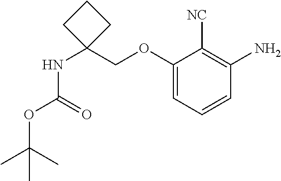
C1CC(COC2=CC=CC(N)=C2[NC])(NC(OC(C)(C)C)=O)C1
